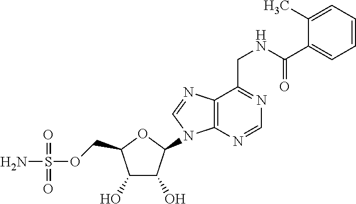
C1(O)C(O)C(N2C3=C(N=C2)C(CNC(C2=CC=CC=C2C)=O)=NC=N3)OC1COS(N)(=O)=O
